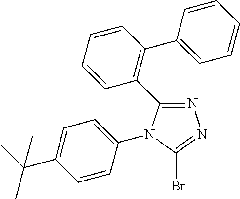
N1=C(C2=C(C3=CC=CC=C3)C=CC=C2)N(C2=CC=C(C(C)(C)C)C=C2)C(Br)=N1
